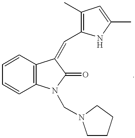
C1=CC2=C(C=C1)N(CN1CCCC1)C(=O)C2=CC1=C(C)C=C(C)N1
